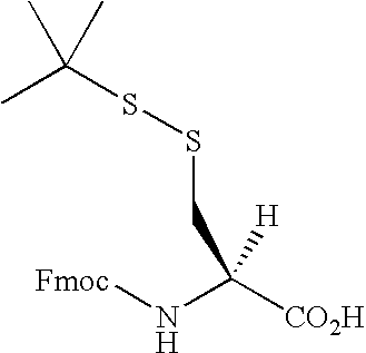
[Fmoc]NC([CO2H])([H])CSSC(C)(C)C
